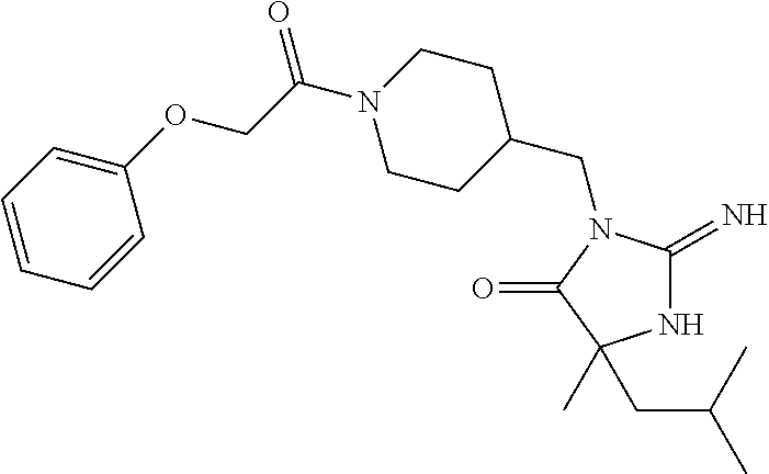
N1C(=N)N(CC2CCN(C(COC3=CC=CC=C3)=O)CC2)C(=O)C1(C)CC(C)C
